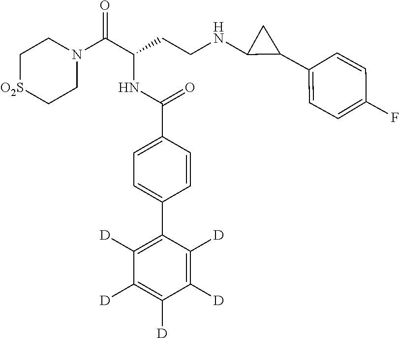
C1[O2S]CCN(C(C(CCNC2C(C3=CC=C(F)C=C3)C2)NC(C2=CC=C(C3=C([D])C([D])=C([D])C([D])=C3[D])C=C2)=O)=O)C1
